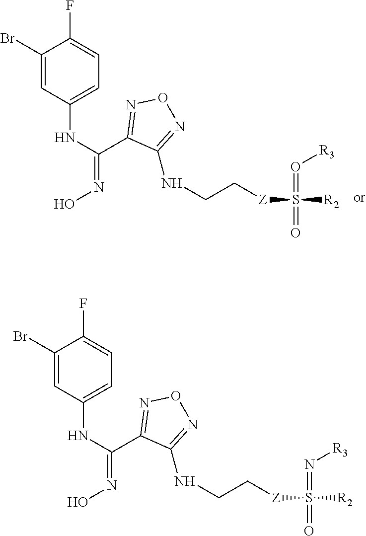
C1(Br)=CC(NC(C2=NON=C2NCC[Z]S([R2])(=N[R3])=O)=NO)=CC=C1F.C1(Br)=CC(NC(C2=NON=C2NCC[Z]S([R2])(=O[R3])=O)=NO)=CC=C1F
